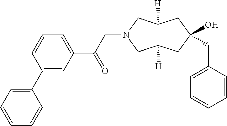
C1=C(CC2(O)CC3([H])C([H])(CN(CC(C4=CC=CC(C5=CC=CC=C5)=C4)=O)C3)C2)C=CC=C1
